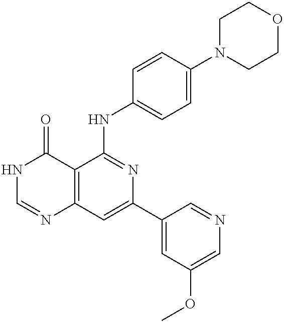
C12=C(C=C(C3=CC(OC)=CN=C3)N=C1NC1=CC=C(N3CCOCC3)C=C1)N=CNC2=O
